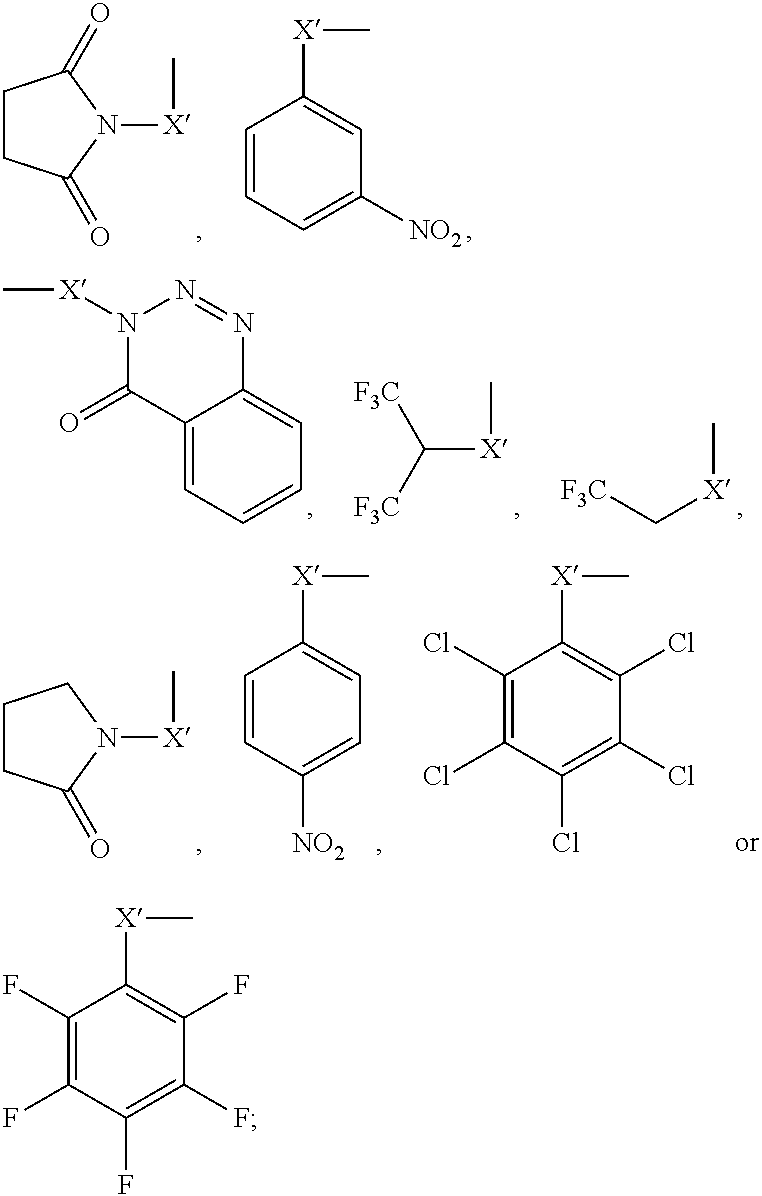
C1(F)=C(F)C(F)=C(F)C(F)=C1[X]C.C1=CC=C([NO2])C=C1[X]C.C1CC(=O)N([X]C)C1=O.C([X]C)([F3C])[F3C].C12=CC=CC=C1N=NN([X]C)C2=O.C([X]C)[F3C].C1CC(=O)N([X]C)C1.C1=CC([NO2])=CC=C1[X]C.C1(Cl)=C(Cl)C(Cl)=C(Cl)C(Cl)=C1[X]C
